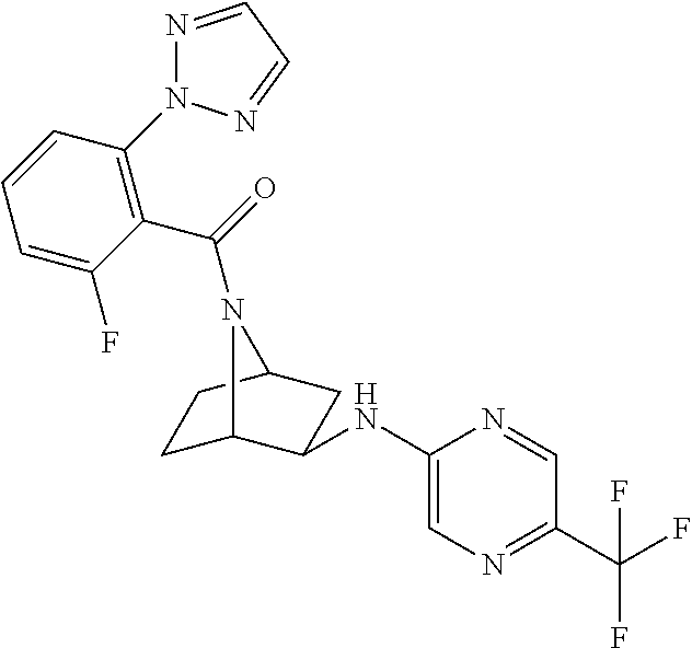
C1C2C(NC3=CN=C(C(F)(F)F)C=N3)CC(C1)N2C(=O)C1=C(N2N=CC=N2)C=CC=C1F
